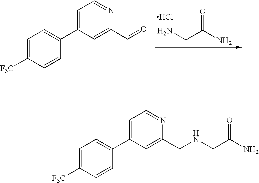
NCC(N)=O.Cl.C1=C([F3C])C=CC(C2=CC=NC(C=O)=C2)=C1.C1=C([F3C])C=CC(C2=CC=NC(CNCC(N)=O)=C2)=C1
